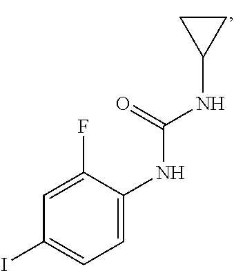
C1=C(NC(NC2CC2)=O)C(F)=CC(I)=C1
